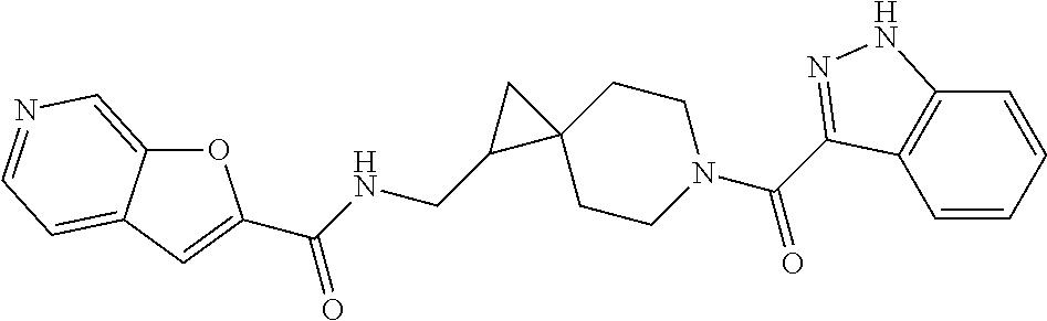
O1C2=CN=CC=C2C=C1C(NCC1C2(CCN(C(=O)C3=NNC4=C3C=CC=C4)CC2)C1)=O
